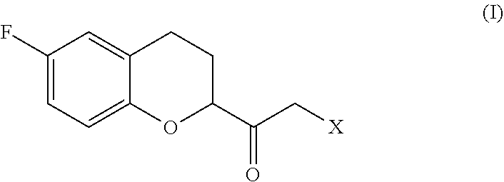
C1(F)=CC=C2C(=C1)CCC(C(=O)C[X])O2
